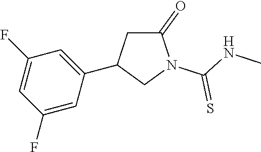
C1(F)=CC(C2CC(=O)N(C(=S)NC)C2)=CC(F)=C1
